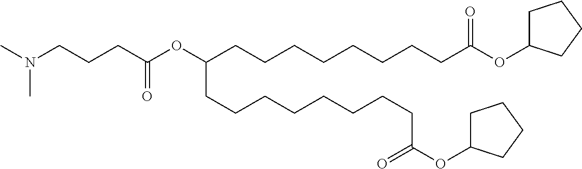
CN(CCCC(OC(CCCCCCCCC(OC1CCCC1)=O)CCCCCCCCC(=O)OC1CCCC1)=O)C
